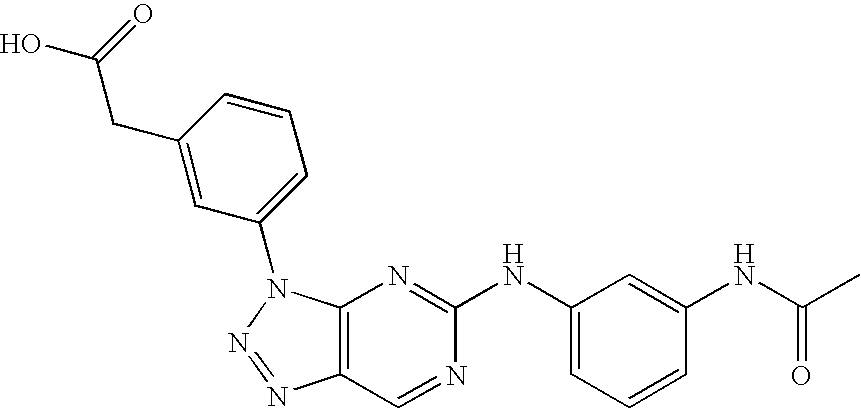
C12=C(N(C3=CC=CC(CC(O)=O)=C3)N=N1)N=C(NC1=CC=CC(NC(=O)C)=C1)N=C2
